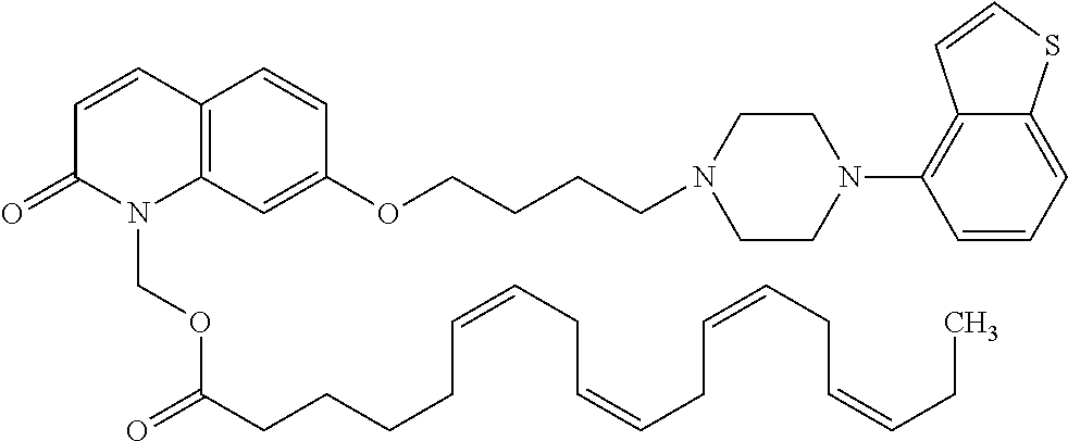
C1=CC2=C(N(COC(CCCCC=CCC=CCC=CCC=CCC)=O)C1=O)C=C(OCCCCN1CCN(C3=C4C(=CC=C3)SC=C4)CC1)C=C2
